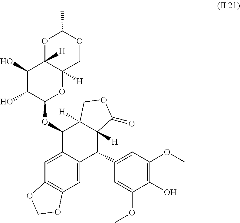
C1=C2C(=CC3=C1OCO3)C(OC1OC3([H])C([H])(C(O)C1O)OC(C)OC3)C1([H])C([H])(C2C2=CC(OC)=C(O)C(OC)=C2)C(=O)OC1
